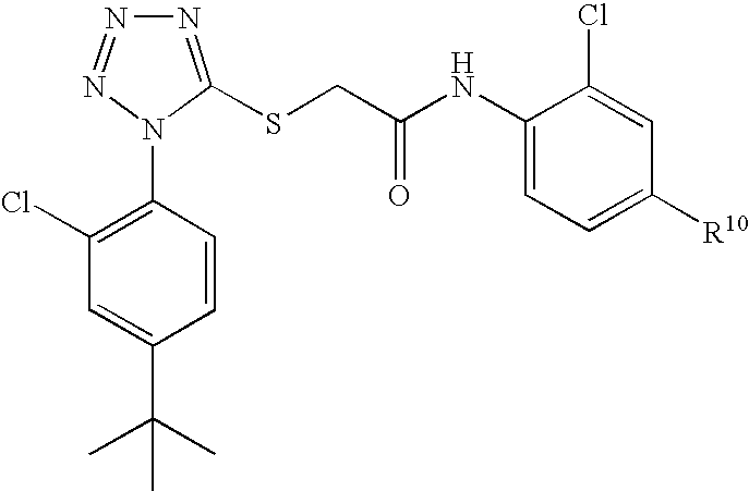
C1=C(C(C)(C)C)C=CC(N2C(SCC(NC3=CC=C([R10])C=C3Cl)=O)=NN=N2)=C1Cl
